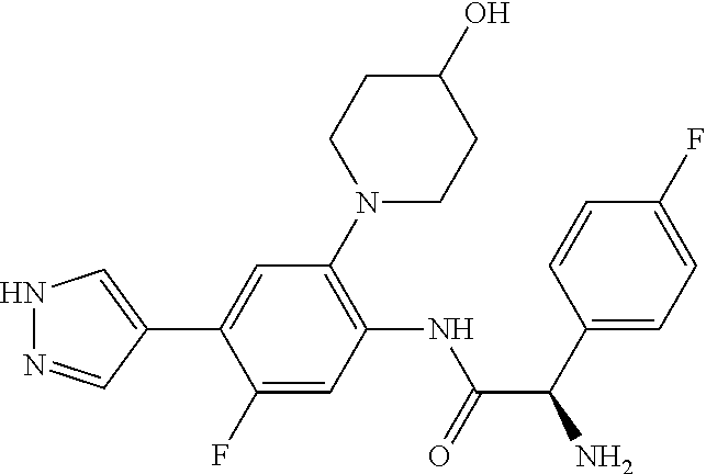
N1N=CC(C2=CC(N3CCC(O)CC3)=C(NC(=O)C(N)C3=CC=C(F)C=C3)C=C2F)=C1
